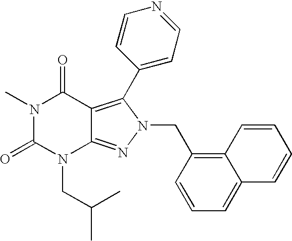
N1(C)C(=O)N(CC(C)C)C2=NN(CC3=C4C(=CC=C3)C=CC=C4)C(C3=CC=NC=C3)=C2C1=O
